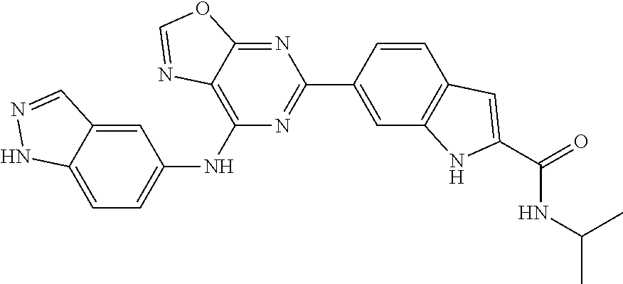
C1=CC(C2=NC(NC3=CC=C4C(=C3)C=NN4)=C3C(=N2)OC=N3)=CC2=C1C=C(C(=O)NC(C)C)N2
